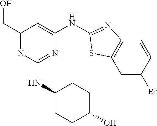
OCC1=NC(NC2CCC(O)CC2)=NC(NC2=NC3=C(C=C(Br)C=C3)S2)=C1
